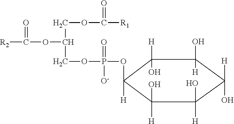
[R2]C(OC(COC([R1])=O)COP(OC1([H])C([H])(O)C(O)([H])C([H])(O)C(O)([H])C1([H])O)(=O)[O-])=O
